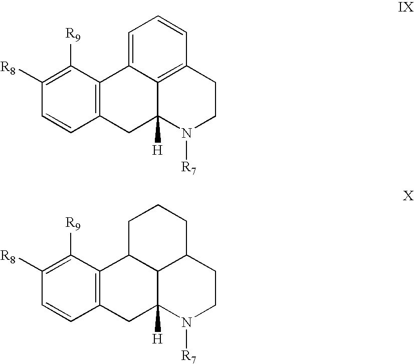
C1([R8])=C([R9])C2=C(C=C1)CC1([H])C3=C(CCN1[R7])C=CC=C23.C1([R8])=C([R9])C2=C(C=C1)CC1([H])C3C2CCCC3CCN1[R7]
